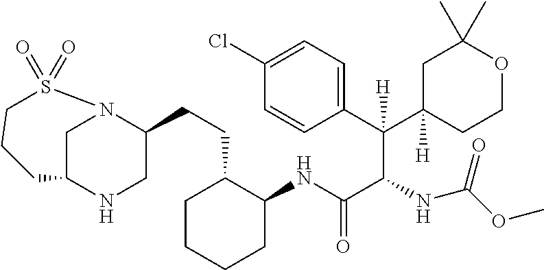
C(C(NC(OC)=O)C(C1=CC=C(Cl)C=C1)(C1([H])CCOC(C)(C)C1)[H])(=O)NC1C(CCC2CNC3CN2S(=O)(=O)CCC3)CCCC1
